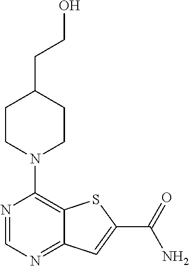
N1=CN=C2C(=C1N1CCC(CCO)CC1)SC(C(=O)N)=C2
